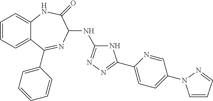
C1=CC=C2C(=C1)NC(=O)C(NC1=NN=C(C3=CC=C(N4C=CC=N4)C=N3)N1)N=C2C1=CC=CC=C1
